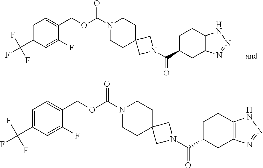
C12=C(CCC(C(N3CC4(C3)CCN(C(OCC3=CC=C(C(F)(F)F)C=C3F)=O)CC4)=O)C1)NN=N2.C12=C(CCC(C(N3CC4(C3)CCN(C(OCC3=CC=C(C(F)(F)F)C=C3F)=O)CC4)=O)C1)NN=N2
